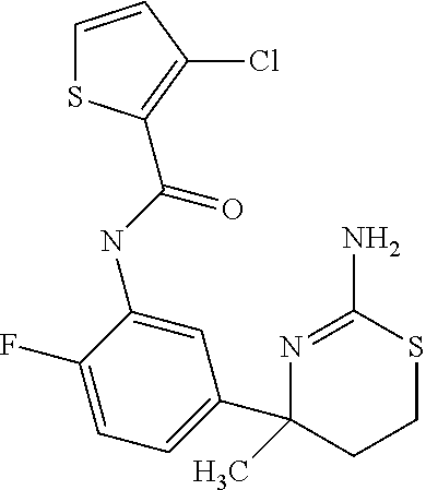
C1=CC(Cl)=C(C(=O)NC2=CC(C3(C)CCSC(N)=N3)=CC=C2F)S1
